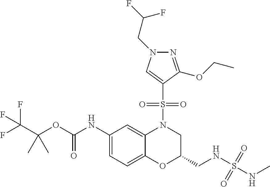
C1(NC(OC(C(F)(F)F)(C)C)=O)=CC=C2C(=C1)N(S(C1=CN(CC(F)F)N=C1OCC)(=O)=O)CC(CNS(=O)(NC)=O)O2
